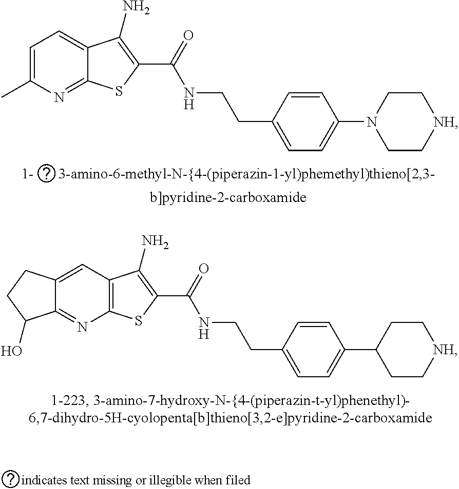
C1=C(C)N=C2C(=C1)C(N)=C(C(=O)NCCC1=CC=C(N3CC[NH]CC3)C=C1)S2.C12=CC3=C(N=C1C(O)CC2)SC(C(=O)NCCC1=CC=C(C2CC[NH]CC2)C=C1)=C3N
